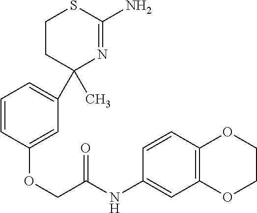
C1=CC(OCC(NC2=CC3=C(C=C2)OCCO3)=O)=CC(C2(C)N=C(N)SCC2)=C1
